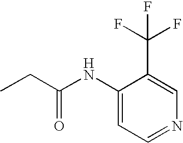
C1(NC(CC)=O)=CC=NC=C1C(F)(F)F
